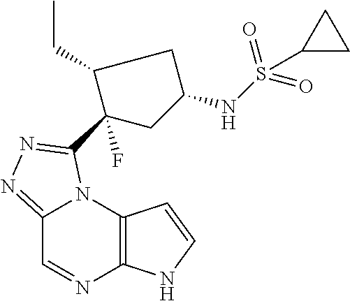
C12=NN=C(C3(F)CC(NS(=O)(=O)C4CC4)CC3CC)N1C1=C(N=C2)NC=C1
